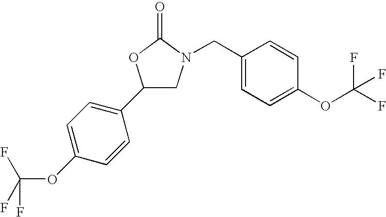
C1(C2=CC=C(OC(F)(F)F)C=C2)CN(CC2=CC=C(OC(F)(F)F)C=C2)C(=O)O1
